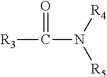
[R3]C(N([R5])[R4])=O
